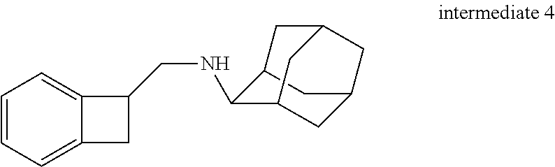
C(C1C2=CC=CC=C2C1)NC1C2CC3CC1CC(C2)C3
